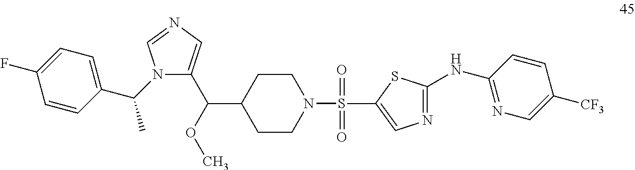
C1=CC(C(C)N2C(C(C3CCN(S(=O)(=O)C4=CN=C(NC5=NC=C([CF3])C=C5)S4)CC3)OC)=CN=C2)=CC=C1F
